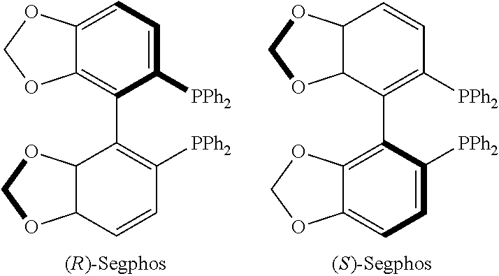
C12=C(C3=C([PPh2])C=CC4C3OCO4)C([PPh2])=CC=C1OCO2.C12C(OCO1)C=CC([PPh2])=C2C1=C2C(=CC=C1[PPh2])OCO2
